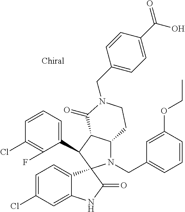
C1(C2C3C(N(CC4=CC=CC(OCC)=C4)C24C2=CC=C(Cl)C=C2NC4=O)CCN(CC2=CC=C(C(=O)O)C=C2)C3=O)=CC=CC(Cl)=C1F
